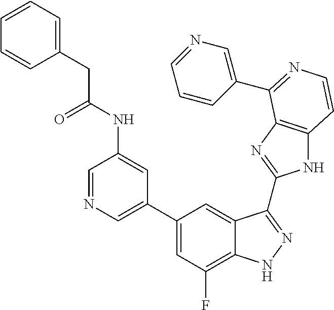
C1(C2=CN=CC(NC(=O)CC3=CC=CC=C3)=C2)=CC(F)=C2C(=C1)C(C1=NC3=C(N1)C=CN=C3C1=CN=CC=C1)=NN2
